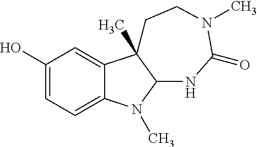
C1(O)=CC=C2C(=C1)C1(C)C(N2C)NC(=O)N(C)CC1
